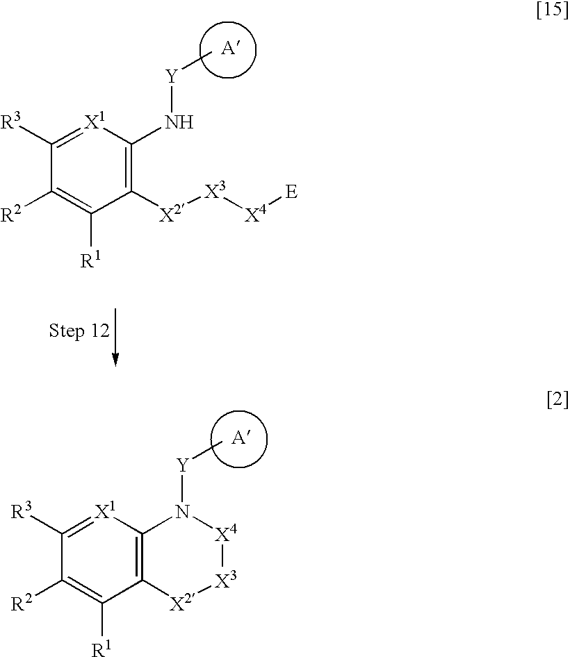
C12=C([X1]=C([R3])C([R2])=C1[R1])N([Y]C)[X4][X3][X2]2.C1([X2][X3][X4][E])=C(N[Y]C)[X1]=C([R3])C([R2])=C1[R1]
